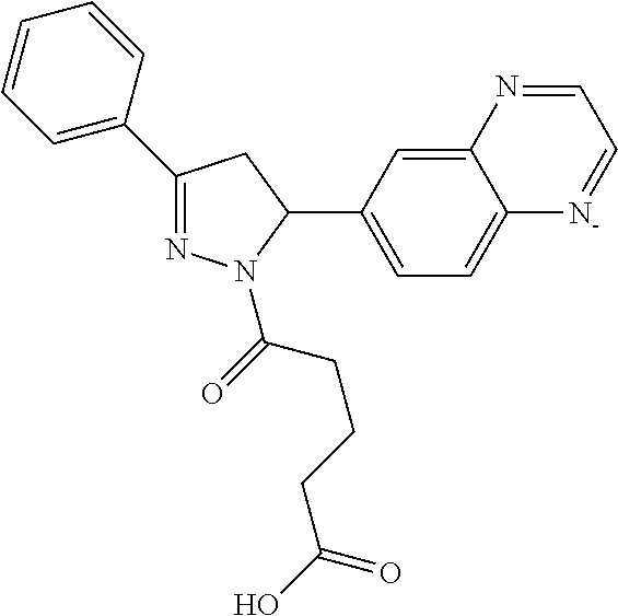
C1=CC=C(C2=NN(C(CCCC(=O)O)=O)C(C3=CC=C4C(=C3)N=CC=[N-]4)C2)C=C1
